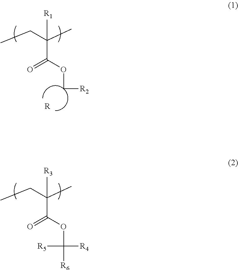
CCC(C)([R1])C(=O)OC[R2].[R].CCC(C)([R3])C(=O)OC([R4])([R5])[R6]
